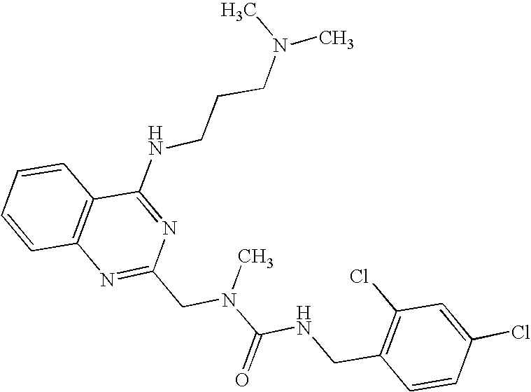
C1=CC2=C(C=C1)C(NCCCN(C)C)=NC(CN(C(NCC1=C(Cl)C=C(Cl)C=C1)=O)C)=N2
